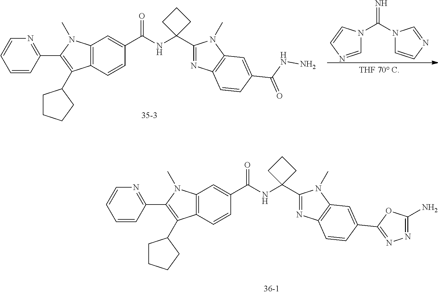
C1=CC(C2=C(C3CCCC3)C3=C(C=C(C(NC4(C5=NC6=C(N5C)C=C(C5=NN=C(N)O5)C=C6)CCC4)=O)C=C3)N2C)=NC=C1.[H].C1=NC=CN1C(N1C=CN=C1)=N.C1=CC(C2=C(C3CCCC3)C3=C(C=C(C(NC4(C5=NC6=C(N5C)C=C(C(NN)=O)C=C6)CCC4)=O)C=C3)N2C)=NC=C1
